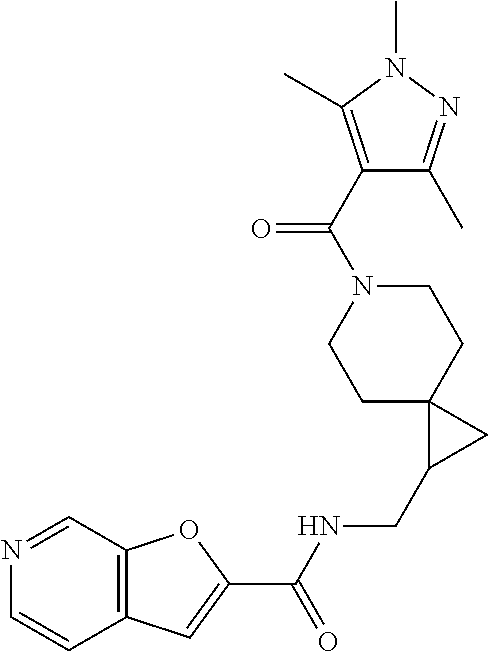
C1C2(CCN(C(=O)C3=C(C)N(C)N=C3C)C1)C(CNC(=O)C1=CC3=C(O1)C=NC=C3)C2
